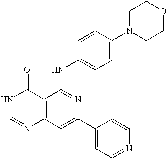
C12=C(C=C(C3=CC=NC=C3)N=C1NC1=CC=C(N3CCOCC3)C=C1)N=CNC2=O
